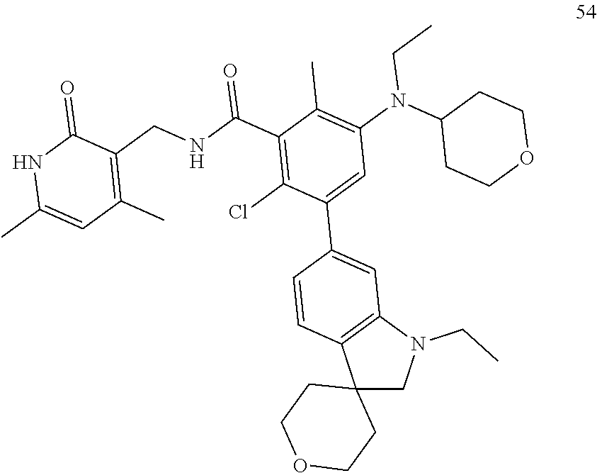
C12(CN(CC)C3=C1C=CC(C1=CC(N(C4CCOCC4)CC)=C(C)C(C(NCC4=C(C)C=C(C)NC4=O)=O)=C1Cl)=C3)CCOCC2
